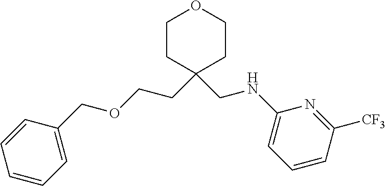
C1CC(CCOCC2=CC=CC=C2)(CNC2=CC=CC([CF3])=N2)CCO1
